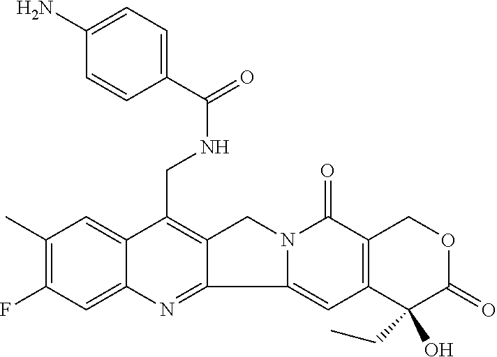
C1(C)=C(F)C=C2C(=C1)C(CNC(=O)C1=CC=C(N)C=C1)=C1C(=N2)C2=CC3=C(C(=O)N2C1)COC(=O)C3(CC)O
